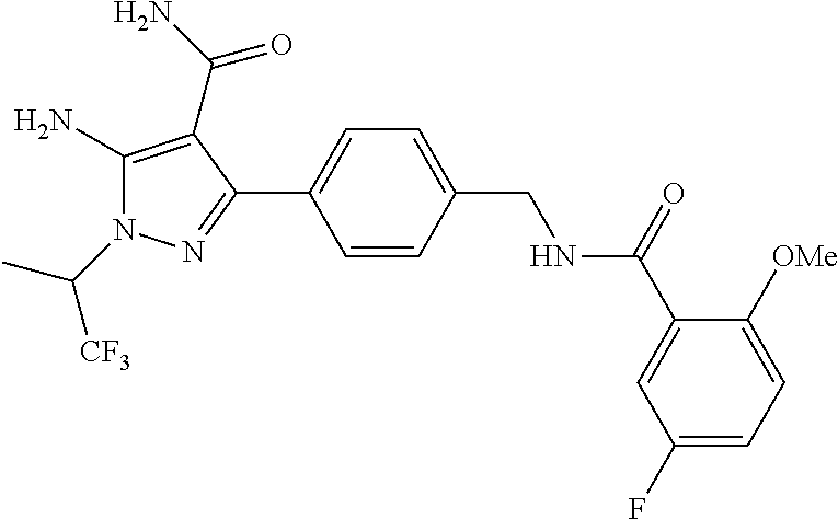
C(N1C(N)=C(C(N)=O)C(C2=CC=C(CNC(C3=CC(F)=CC=C3[OMe])=O)C=C2)=N1)([CF3])C
